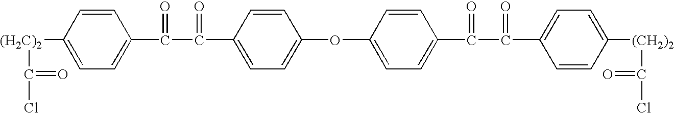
C1=CC([(H2C)2]C(Cl)=O)=CC=C1C(C(C1=CC=C(OC2=CC=C(C(C(C3=CC=C([(CH2)2]C(=O)Cl)C=C3)=O)=O)C=C2)C=C1)=O)=O
